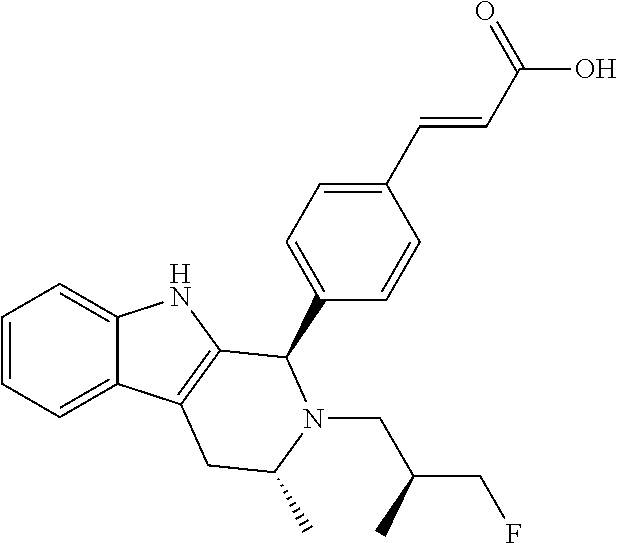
C1=CC=C2C(=C1)NC1=C2CC(C)N(CC(CF)C)C1C1=CC=C(C=CC(O)=O)C=C1
